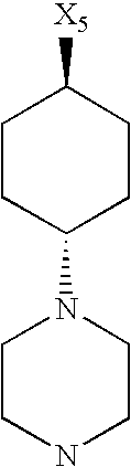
C1CC(N2CCNCC2)CCC1[X5]
